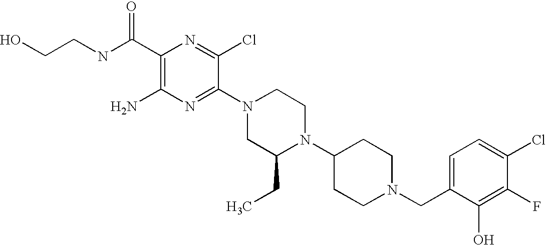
C1(C(NCCO)=O)=C(N)N=C(N2CC(CC)N(C3CCN(CC4=CC=C(Cl)C(F)=C4O)CC3)CC2)C(Cl)=N1
